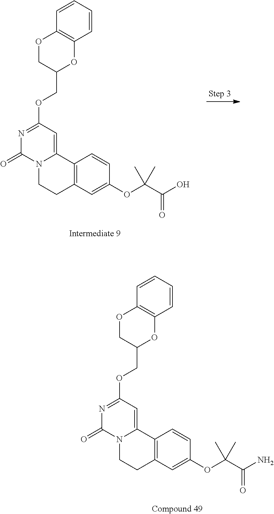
C(OC1=NC(=O)N2C(=C1)C1=C(CC2)C=C(OC(C(O)=O)(C)C)C=C1)C1OC2=C(OC1)C=CC=C2.C(OC1=NC(=O)N2C(=C1)C1=C(CC2)C=C(OC(C(N)=O)(C)C)C=C1)C1OC2=C(OC1)C=CC=C2
